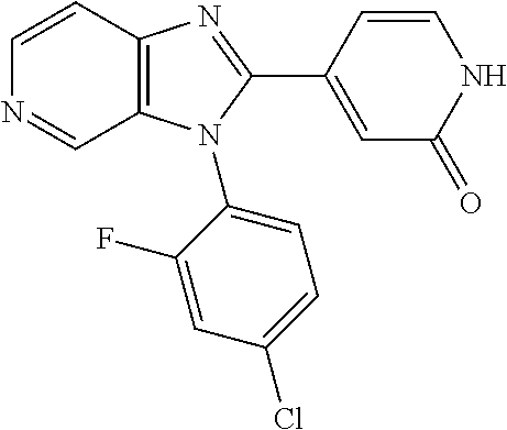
C12=C(C=CN=C1)N=C(C1=CC(=O)NC=C1)N2C1=CC=C(Cl)C=C1F
